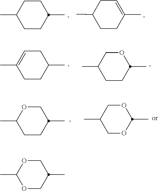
CC1CCC(C)CC1.C1=C(C)CCC(C)C1.C1C(C)=CCC(C)C1.CC1CCC(C)OC1.CC1CCC(C)CO1.O1CC(C)COC1C.O1C(C)OCC(C)C1
